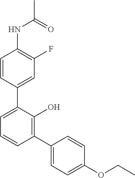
C1(NC(C)=O)=C(F)C=C(C2=CC=CC(C3=CC=C(OCC)C=C3)=C2O)C=C1
